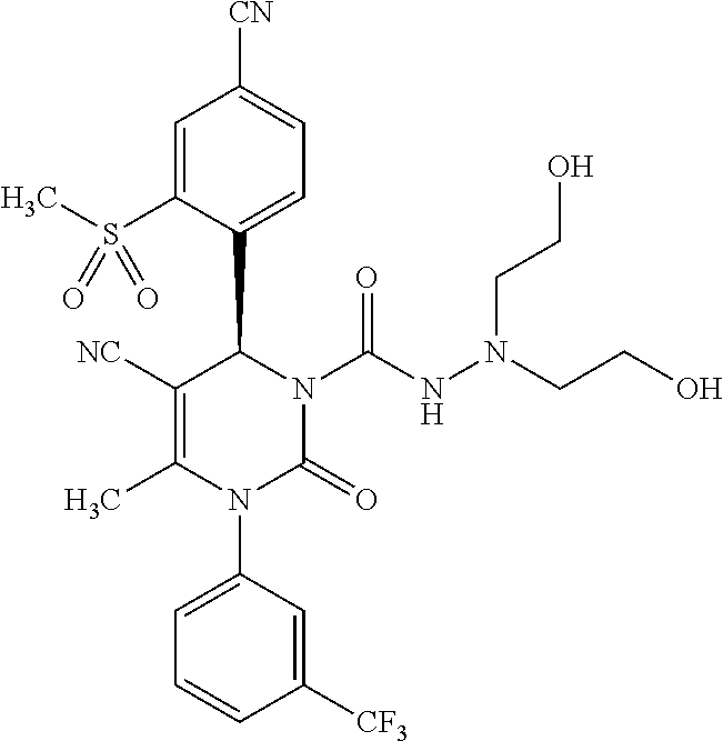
C1([NC])=C(C)N(C2=CC=CC([CF3])=C2)C(=O)N(C(NN(CCO)CCO)=O)C1C1=CC=C([CN])C=C1S(C)(=O)=O
